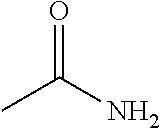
O=C(N)C
